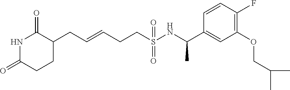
N1C(=O)CCC(CC=CCCS(NC(C2=CC(OCC(C)C)=C(F)C=C2)C)(=O)=O)C1=O
